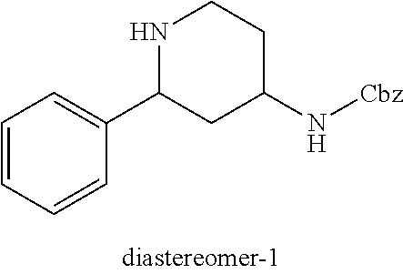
C1=CC=CC(C2CC(N[Cbz])CCN2)=C1
